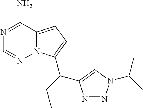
C12=CC=C(C(CC)C3=CN(C(C)C)N=N3)N1N=CN=C2N
